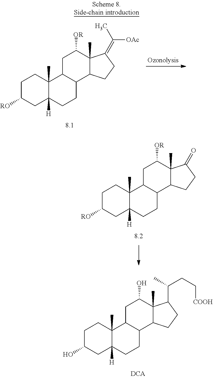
C1C([RO])CC2([H])C(C)(C1)C1C(CC2)C2C(C)(C([OR])C1)C(=O)CC2.C1C(O)CC2([H])C(C)(C1)C1C(CC2)C2C(C)(C(O)C1)C(C(CC[COOH])C)CC2.C1C([RO])CC2([H])C(C)(C1)C1C(CC2)C2C(C)(C([OR])C1)C(=C([OAc])C)CC2
